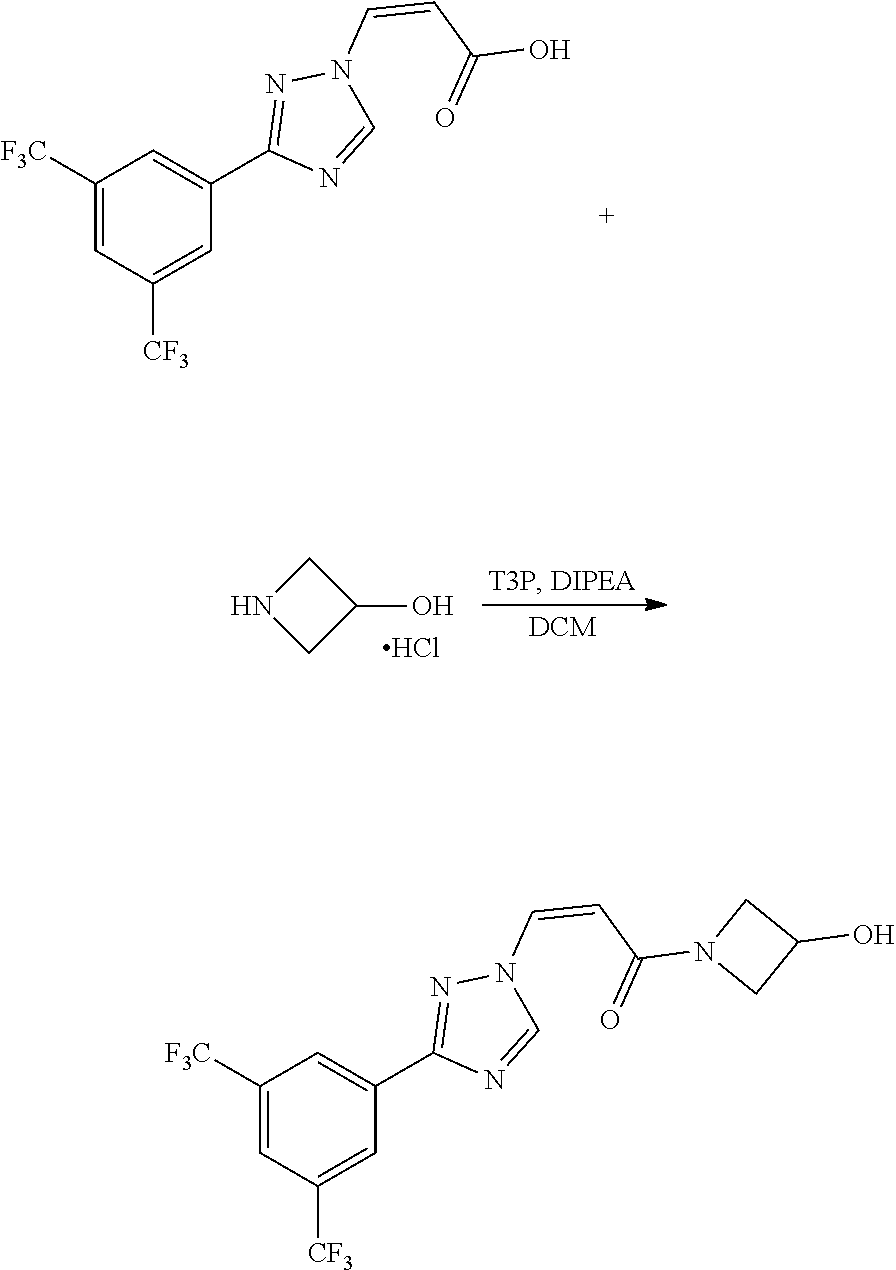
C1([F3C])=CC([CF3])=CC(C2=NN(C=CC(O)=O)C=N2)=C1.N1CC(O)C1.Cl.C1([F3C])=CC([CF3])=CC(C2=NN(C=CC(N3CC(O)C3)=O)C=N2)=C1
